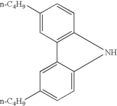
C1([n-C4H9])=CC2=C(C=C1)NC1=CC=C([n-C4H9])C=C21
